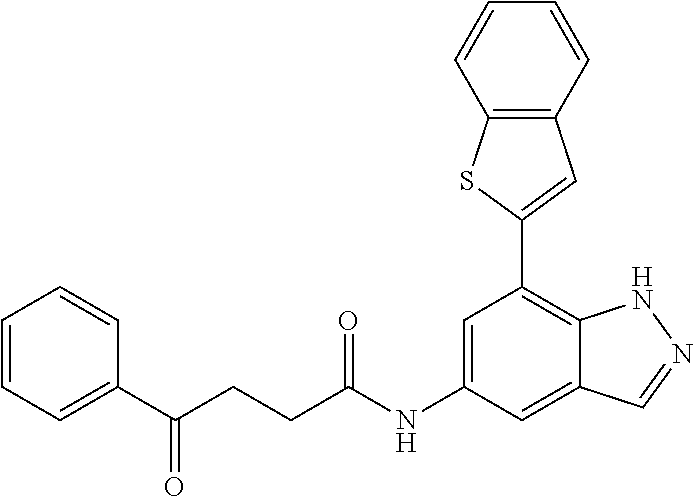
C12=C(C=CC=C1)C=C(C1=C3C(=CC(NC(=O)CCC(C4=CC=CC=C4)=O)=C1)C=NN3)S2
